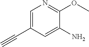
C1=C(C#C)C=C(N)C(OC)=N1
